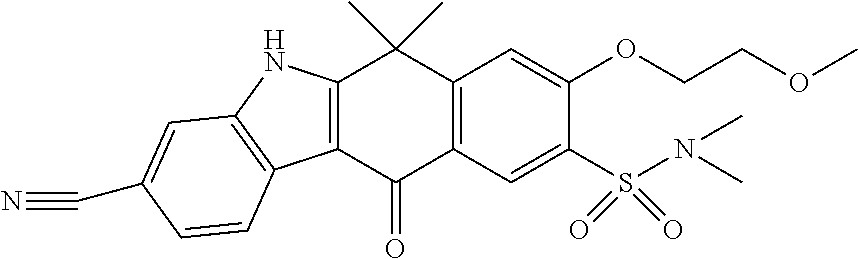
C12=C(C(=O)C3=C(C1(C)C)C=C(OCCOC)C(S(N(C)C)(=O)=O)=C3)C1=C(N2)C=C(C#N)C=C1
